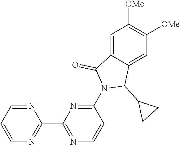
C1=C2C(=CC([OMe])=C1[OMe])C(C1CC1)N(C1=NC(C3=NC=CC=N3)=NC=C1)C2=O
